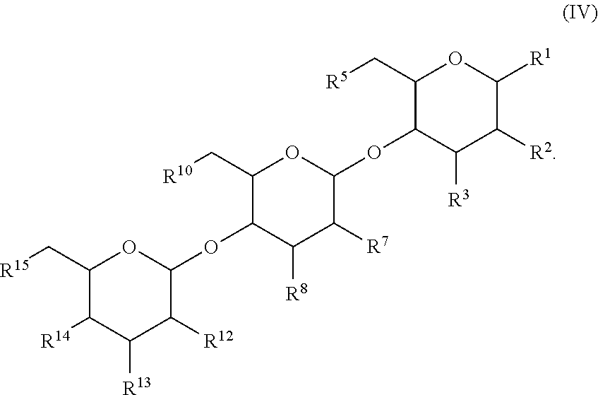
C1(C[R15])C([R14])C([R13])C([R12])C(OC2C(C[R10])OC(OC3C(C[R5])OC([R1])C([R2])C3[R3])C([R7])C2[R8])O1
